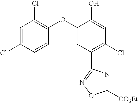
C1=C(Cl)C=CC(OC2=CC(C3=NOC([CO2Et])=N3)=C(Cl)C=C2O)=C1Cl
